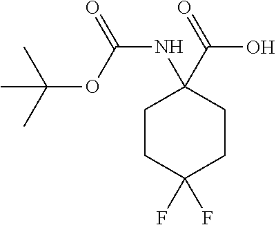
C1CC(F)(F)CCC1(NC(=O)OC(C)(C)C)C(O)=O
